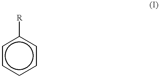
c1ccccc1[R]
